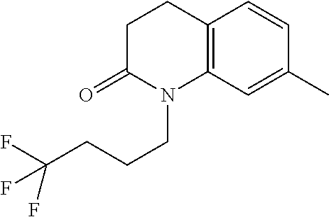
C12=C(C=C(C)C=C1)N(CCCC(F)(F)F)C(=O)CC2
